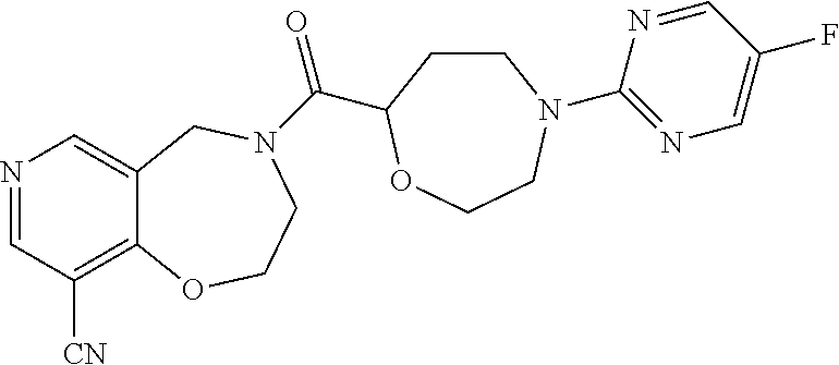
N1=CC([CN])=C2C(=C1)CN(C(=O)C1CCN(C3=NC=C(F)C=N3)CCO1)CCO2
